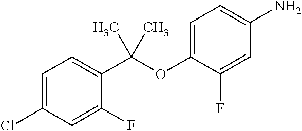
C1=C(Cl)C=C(F)C(C(C)(C)OC2=CC=C(N)C=C2F)=C1
